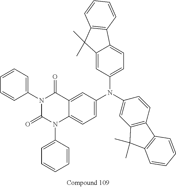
C12=CC(N(C3=CC4=C(C=C3)C3=C(C4(C)C)C=CC=C3)C3=CC=C4C(=C3)C(=O)N(C3=CC=CC=C3)C(=O)N4C3=CC=CC=C3)=CC=C1C1=C(C2(C)C)C=CC=C1
